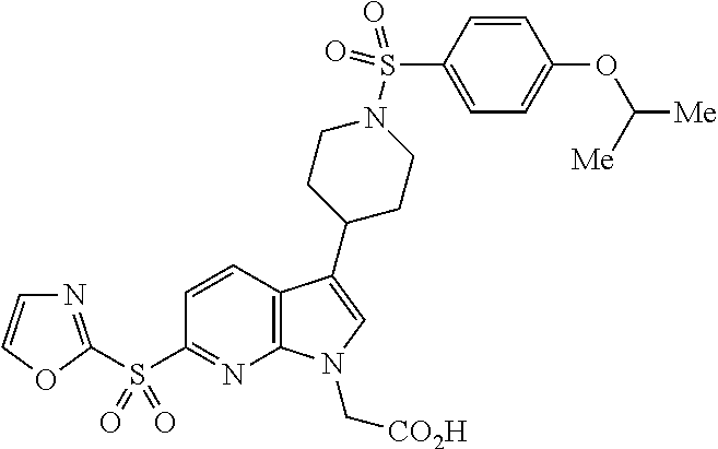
C12=C(C(C3CCN(S(C4=CC=C(OC([Me])[Me])C=C4)(=O)=O)CC3)=CN1C[CO2H])C=CC(S(C1=NC=CO1)(=O)=O)=N2
